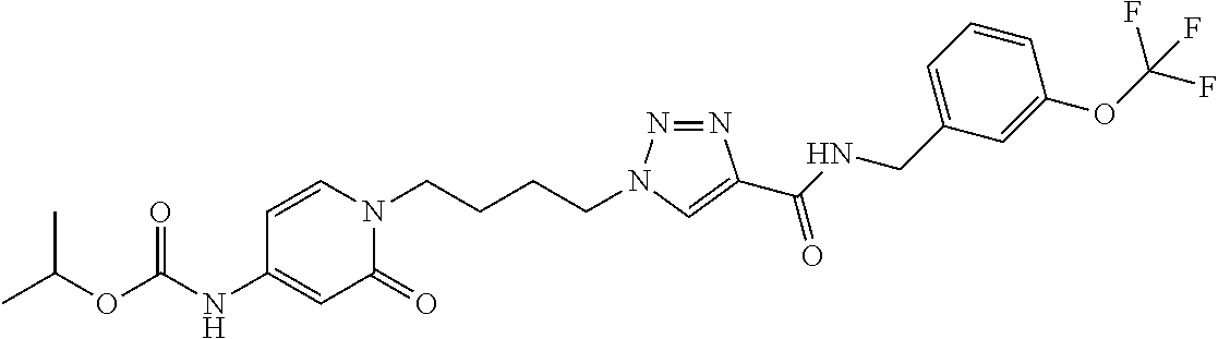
O(C(NC1=CC(=O)N(CCCCN2N=NC(C(NCC3=CC=CC(OC(F)(F)F)=C3)=O)=C2)C=C1)=O)C(C)C
